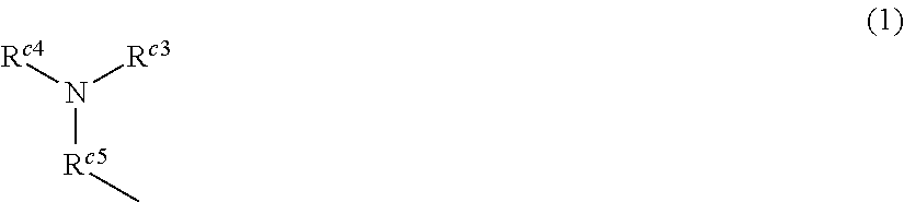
N([Rc5]C)([Rc3])[Rc4]
